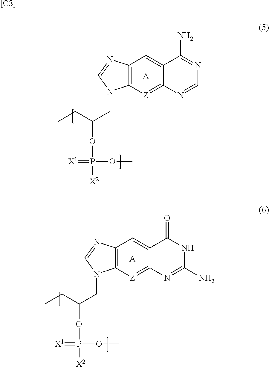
C12=C(N=CN1CC(CC)OP([X2])(OC)=[X1])C=C1C(=[Z]2)N=CN=C1N.[A].C12=C(N=CN1CC(CC)OP([X2])(OC)=[X1])C=C1C(=[Z]2)N=C(N)NC1=O.[A].[[C3]]
